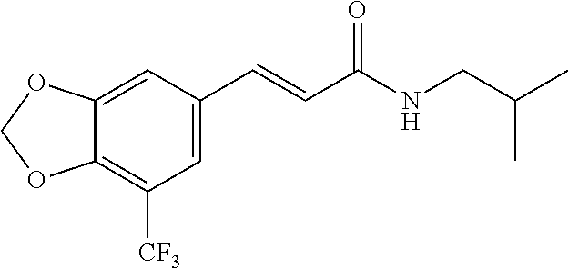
C1=C(C=CC(NCC(C)C)=O)C=C2C(=C1[CF3])OCO2
